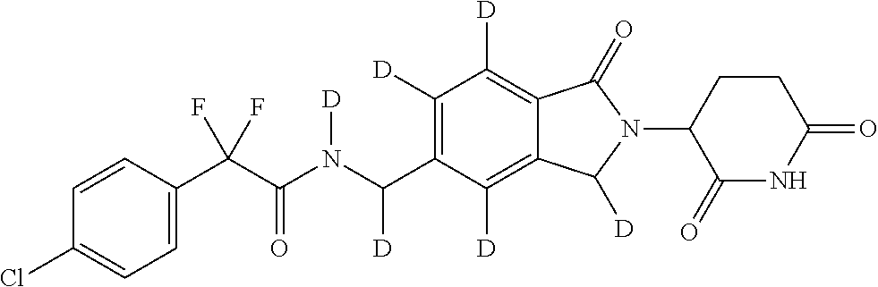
C1=CC(C(C(N(C(C2=C([D])C([D])=C3C(=C2[D])C([D])N(C2C(=O)NC(=O)CC2)C3=O)[D])[D])=O)(F)F)=CC=C1Cl
